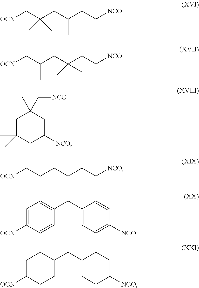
[OCN]CC(CC(CC[NCO])C)(C)C.[OCN]CC(CC(CC[NCO])(C)C)C.C1C(C)(C)CC([NCO])CC1(C)C[NCO].[OCN]CCCCCC[NCO].C1=C([OCN])C=CC(CC2=CC=C([NCO])C=C2)=C1.C1C([OCN])CCC(CC2CCC([NCO])CC2)C1
